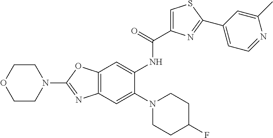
C12=C(OC(N3CCOCC3)=N1)C=C(NC(=O)C1=CSC(C3=CC=NC(C)=C3)=N1)C(N1CCC(F)CC1)=C2
